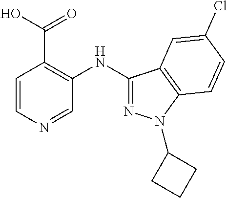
C1=CN=CC(NC2=NN(C3CCC3)C3=C2C=C(Cl)C=C3)=C1C(O)=O
